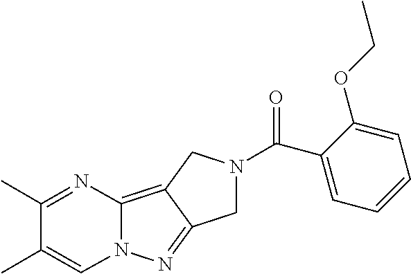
C12=C3C(=NN1C=C(C)C(C)=N2)CN(C(C1=CC=CC=C1OCC)=O)C3
